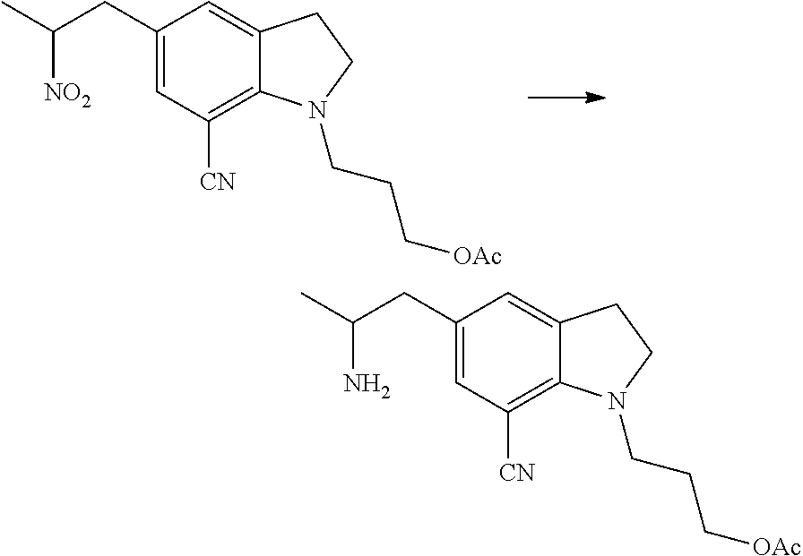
C12=CC(CC([NO2])C)=CC([CN])=C1N(CCC[OAc])CC2.C12=CC(CC(N)C)=CC([CN])=C1N(CCC[OAc])CC2
